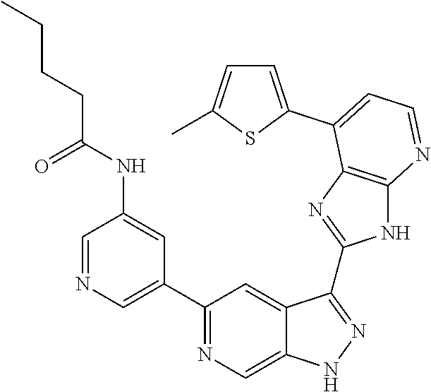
C1=NC=C(C2=NC=C3C(=C2)C(C2=NC4=C(N2)N=CC=C4C2=CC=C(C)S2)=NN3)C=C1NC(CCCC)=O
